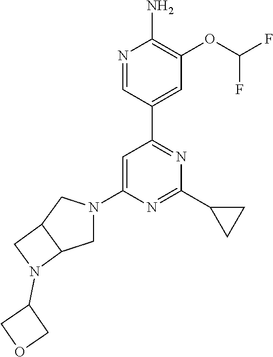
N1=CC(C2=NC(C3CC3)=NC(N3CC4C(C3)CN4C3COC3)=C2)=CC(OC(F)F)=C1N
